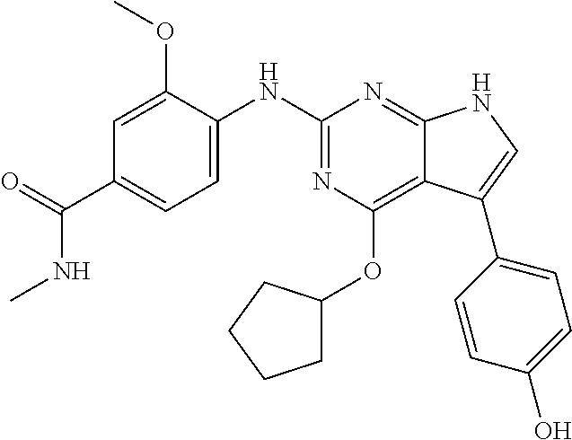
C1=C(OC)C(NC2=NC(OC3CCCC3)=C3C(=N2)NC=C3C2=CC=C(O)C=C2)=CC=C1C(=O)NC
